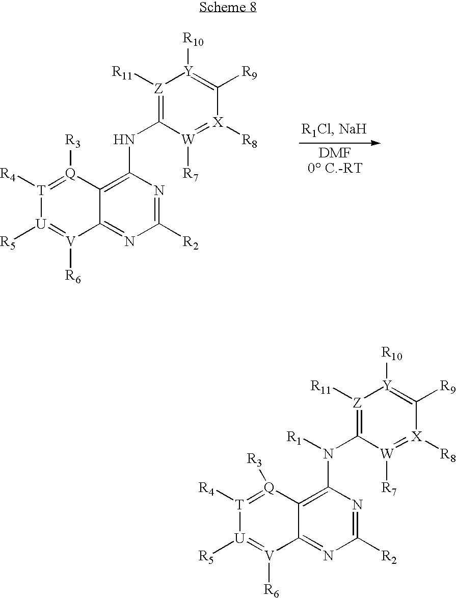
[T]1([R4])=[Q]([R3])C2=C(NC3=[Z]([R11])[Y]([R10])=C([R9])[X]([R8])=[W]3[R7])N=C([R2])N=C2[V]([R6])=[U]1[R5].[T]1([R4])=[Q]([R3])C2=C(N(C3=[Z]([R11])[Y]([R10])=C([R9])[X]([R8])=[W]3[R7])[R1])N=C([R2])N=C2[V]([R6])=[U]1[R5]
